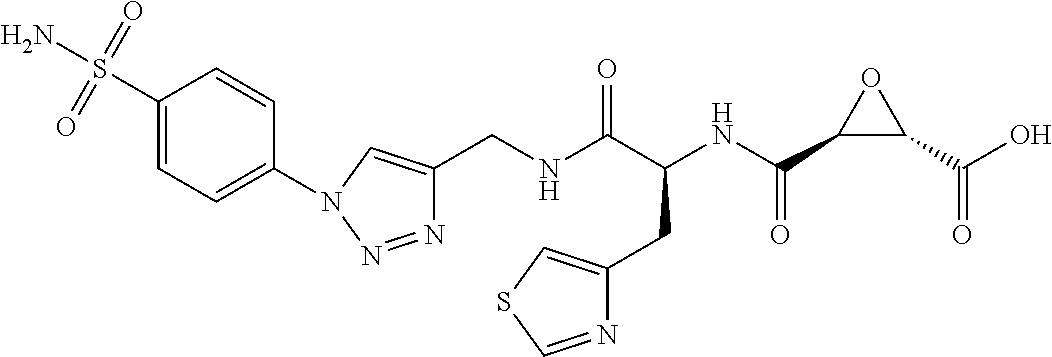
N1=NN(C2=CC=C(S(=O)(=O)N)C=C2)C=C1CNC(C(NC(C1C(C(O)=O)O1)=O)CC1=CSC=N1)=O
